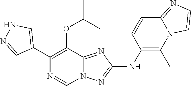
N1C=C(C2=C(OC(C)C)C3=NC(NC4=C(C)N5C(=NC=C5)C=C4)=NN3C=N2)C=N1
